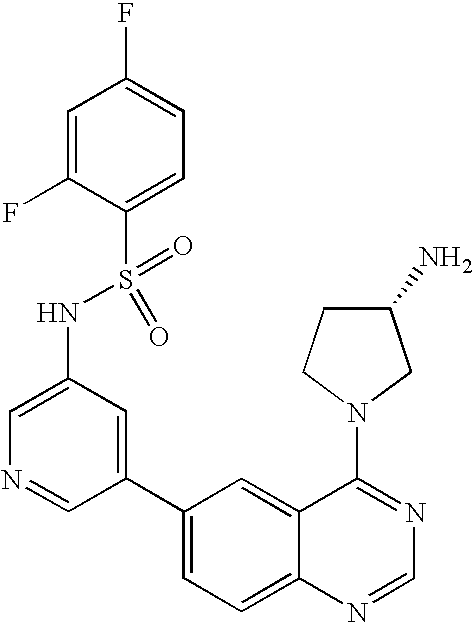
C1=C(NS(C2=CC=C(F)C=C2F)(=O)=O)C=C(C2=CC=C3C(=C2)C(N2CC(N)CC2)=NC=N3)C=N1
